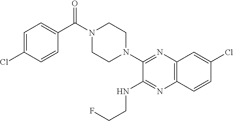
C1=C(Cl)C=CC(C(N2CCN(C3=NC4=C(N=C3NCCF)C=CC(Cl)=C4)CC2)=O)=C1
